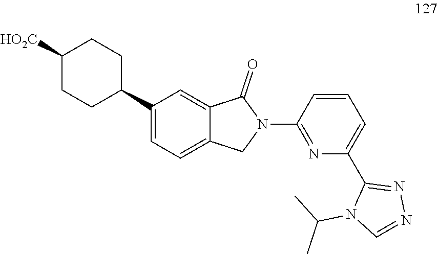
C1C([HO2C])CCC(C2=CC=C3C(=C2)C(=O)N(C2=NC(C4=NN=CN4C(C)C)=CC=C2)C3)C1
